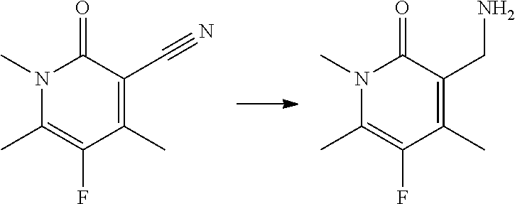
N1(C)C(C)=C(F)C(C)=C(C#N)C1=O.N1(C)C(C)=C(F)C(C)=C(CN)C1=O
